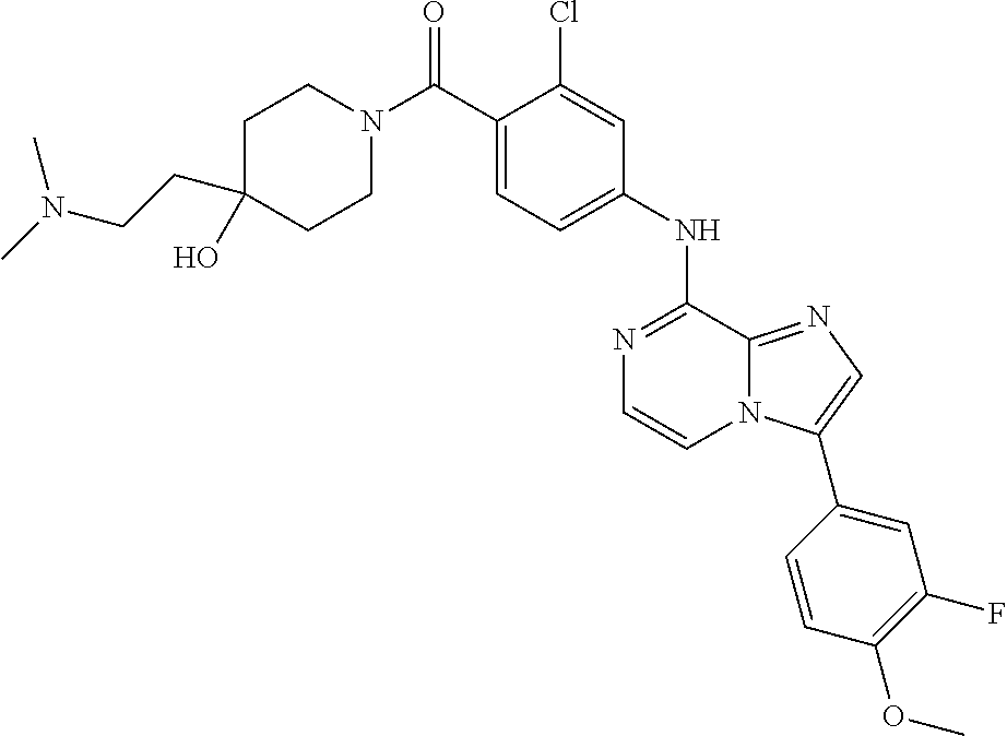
N1(C(C2=CC=C(NC3=NC=CN4C3=NC=C4C3=CC(F)=C(OC)C=C3)C=C2Cl)=O)CCC(CCN(C)C)(O)CC1
